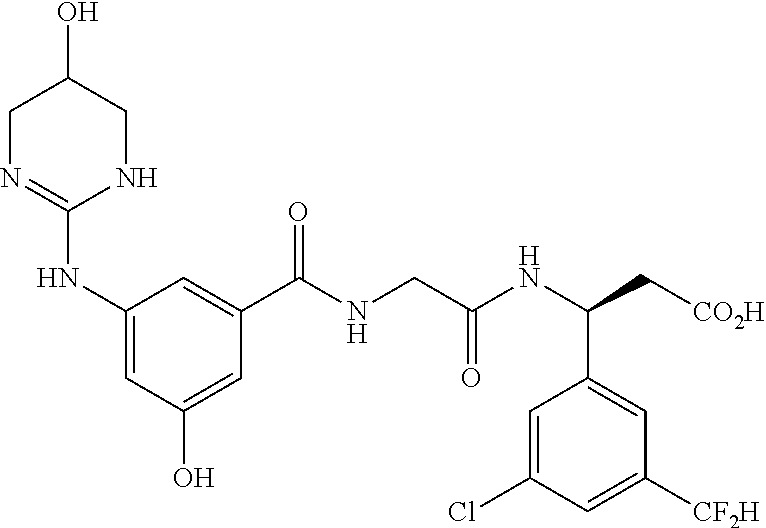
C1(NC2=NCC(O)CN2)=CC(O)=CC(C(NCC(NC(C[CO2H])C2=CC([CF2H])=CC(Cl)=C2)=O)=O)=C1
